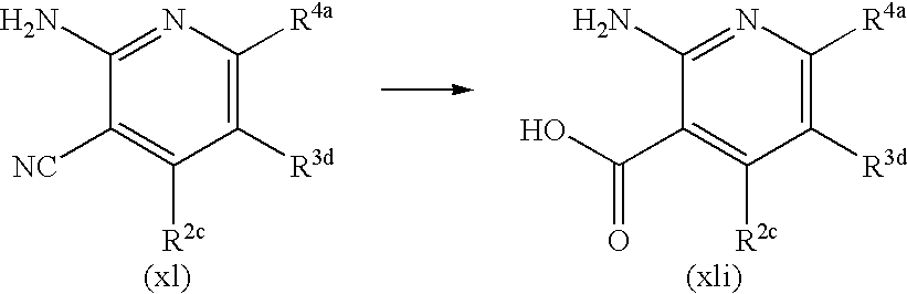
C1([R3d])=C([R4a])N=C(N)C([NC])=C1[R2c].C1([R3d])=C([R4a])N=C(N)C(C(O)=O)=C1[R2c]
